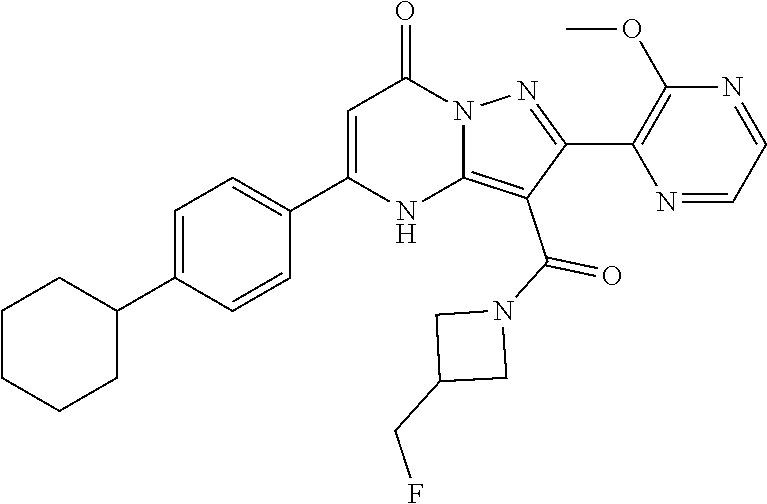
C1CCCC(C2=CC=C(C3=CC(=O)N4C(=C(C(N5CC(CF)C5)=O)C(C5=C(OC)N=CC=N5)=N4)N3)C=C2)C1
